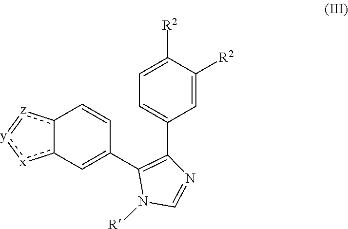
C1(C2=C(C3=Cc4[x]:[y]=[z]c-4C=C3)N([R])C=N2)=CC=C([R2])C([R2])=C1
